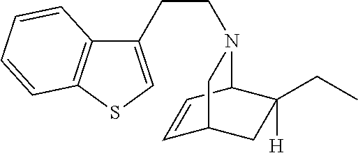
C1(CCN2C3C=CC(CC3(CC)[H])C2)=CSC2=C1C=CC=C2
